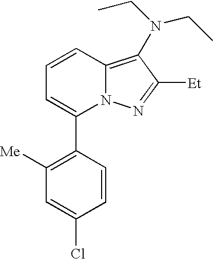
C1(C2=CC=CC3=C(N(CC)CC)C([Et])=NN23)=C([Me])C=C(Cl)C=C1
